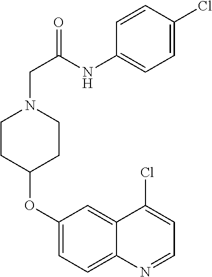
C1CC(OC2=CC=C3C(=C2)C(Cl)=CC=N3)CCN1CC(NC1=CC=C(Cl)C=C1)=O
